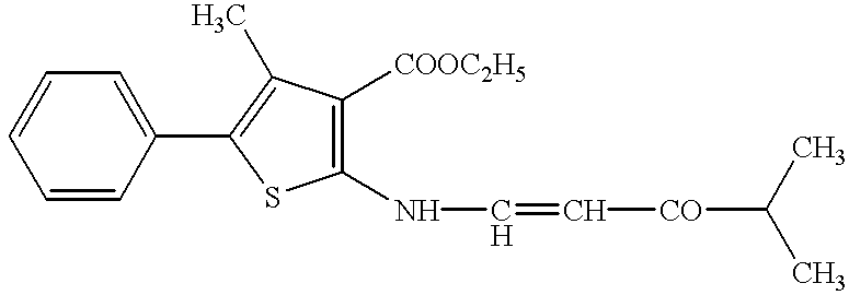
C1([COOC2H5])=C(NC=C[CO]C(C)C)SC(C2=CC=CC=C2)=C1C
